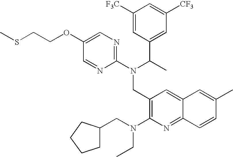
CSCCOC1=CN=C(N(C(C)C2=CC([CF3])=CC([F3C])=C2)CC2=C(N(CC3CCCC3)CC)N=C3C(=C2)C=C(C)C=C3)N=C1
